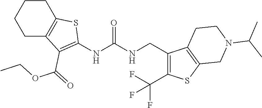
C1CC2=C(CC1)C(C(=O)OCC)=C(NC(NCC1=C(C(F)(F)F)SC3=C1CCN(C(C)C)C3)=O)S2
